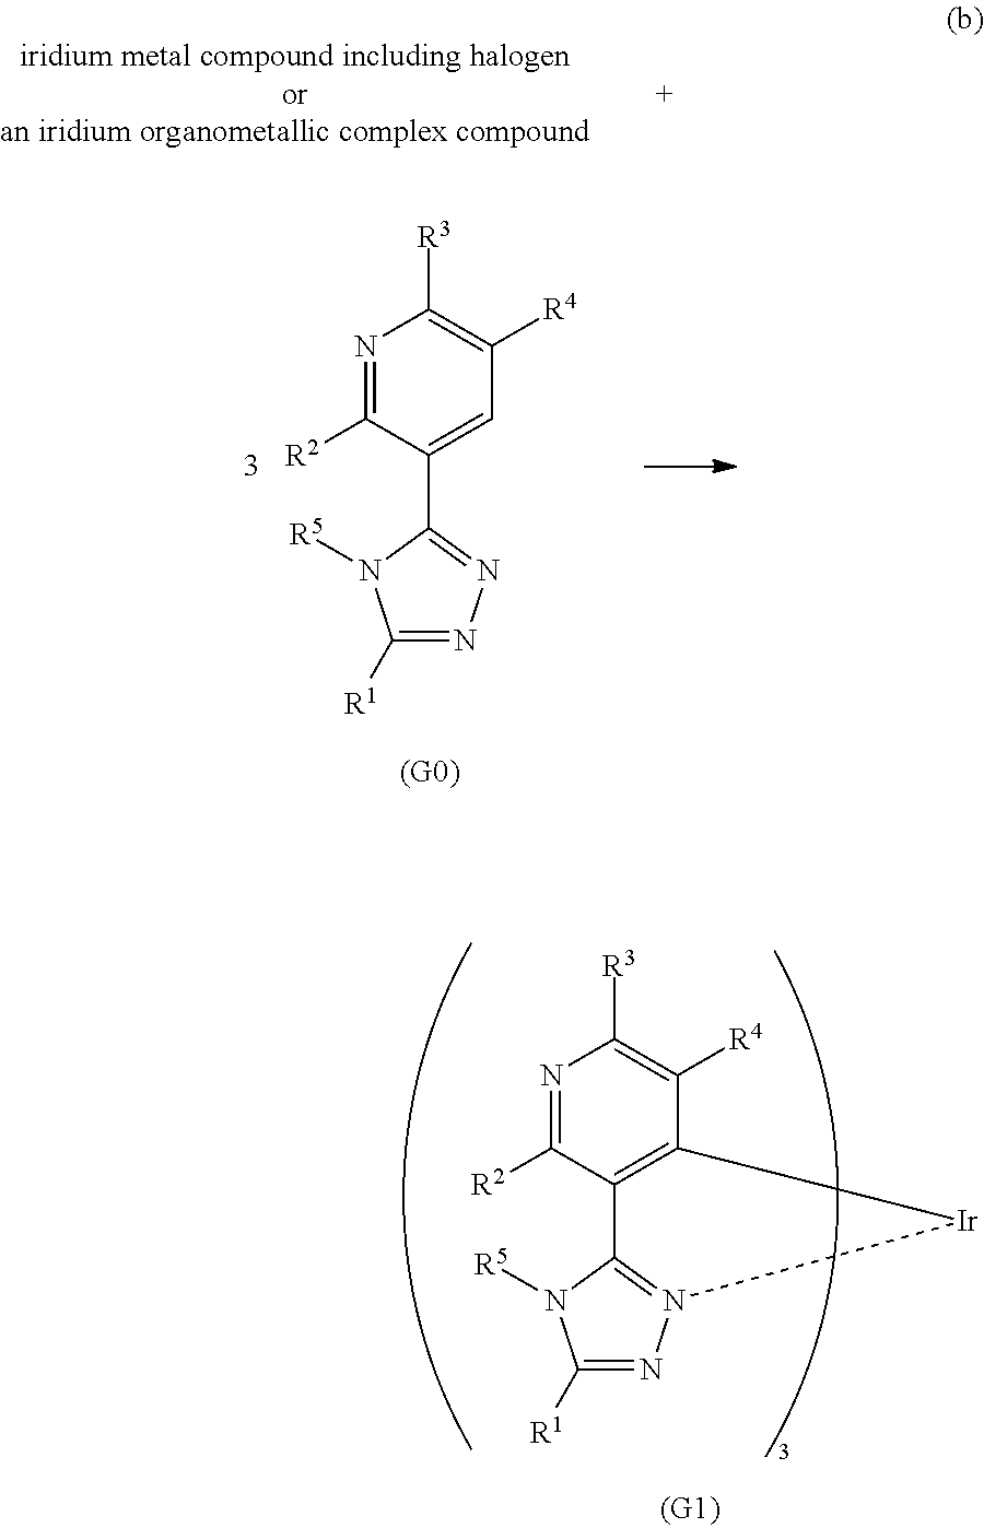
N1=C([R2])C(C2=NN=C([R1])N2[R5])=CC([R4])=C1[R3].N1=C([R2])C2=C(C([R4])=C1[R3])[Ir]N1=C2N([R5])C([R1])=N1
